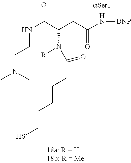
N(C(C(CC(N[BNP])=O)N(C(CCCCCS)=O)[R])=O)CCN(C)C
